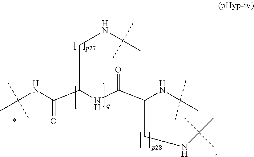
C(NC(C(NC(C(NC(C)(C)C)CCNC(C)(C)C)=O)CNC(C)(C)C)=O)(C)(C)C
